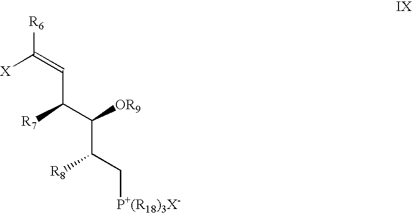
[X]C(=CC([R7])C([OR9])C([R8])C[P+(R18)3X-])[R6]
